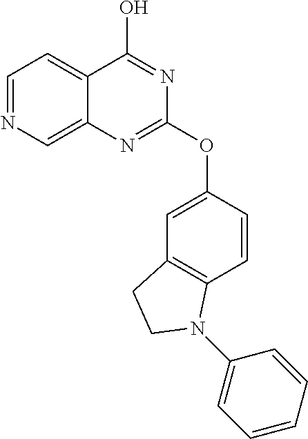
C12=C(C=CC(OC3=NC4=CN=CC=C4C(O)=N3)=C1)N(C1=CC=CC=C1)CC2
